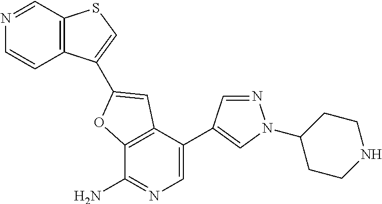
C12=C(C(C3=CN(C4CCNCC4)N=C3)=CN=C1N)C=C(C1=CSC3=C1C=CN=C3)O2
